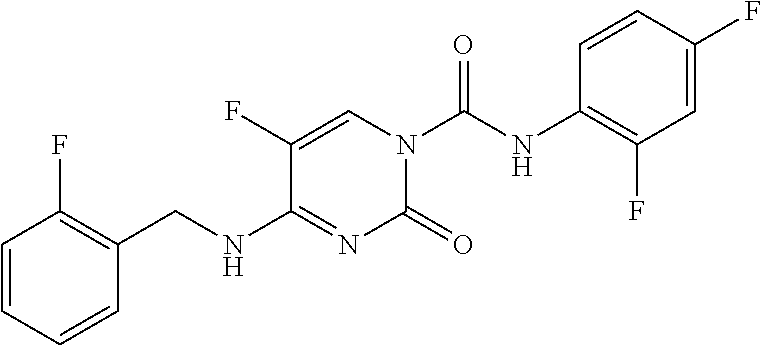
C1=CC=CC(CNC2=NC(=O)N(C(NC3=C(F)C=C(F)C=C3)=O)C=C2F)=C1F
